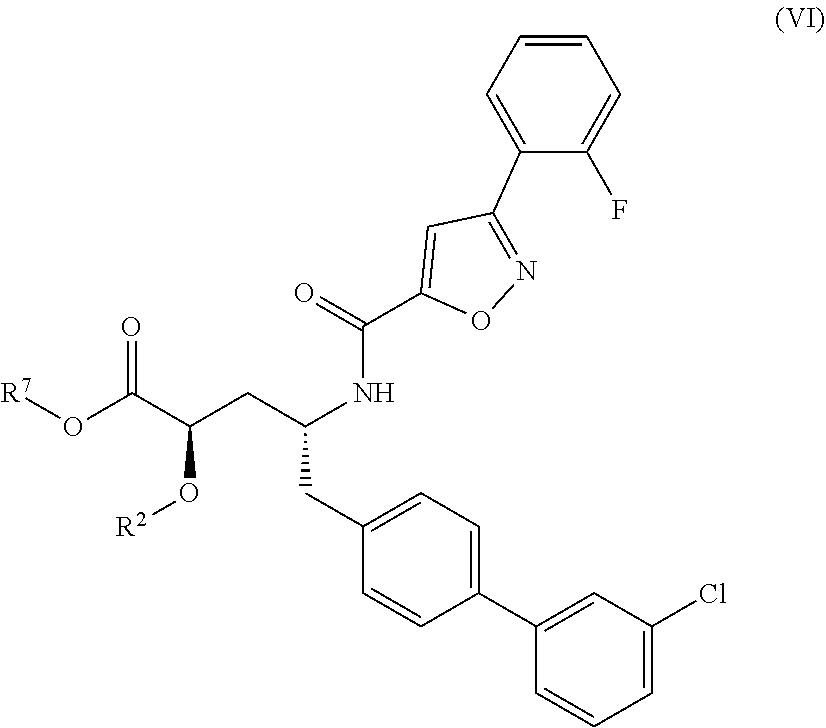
C1(CC(CC(C(O[R7])=O)O[R2])NC(C2=CC(C3=CC=CC=C3F)=NO2)=O)=CC=C(C2=CC(Cl)=CC=C2)C=C1
